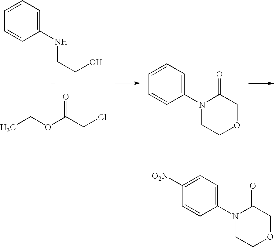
C1=CC=C(NCCO)C=C1.CCOC(CCl)=O.C1=CC=C(N2CCOCC2=O)C=C1.C1([O2N])=CC=C(N2CCOCC2=O)C=C1
